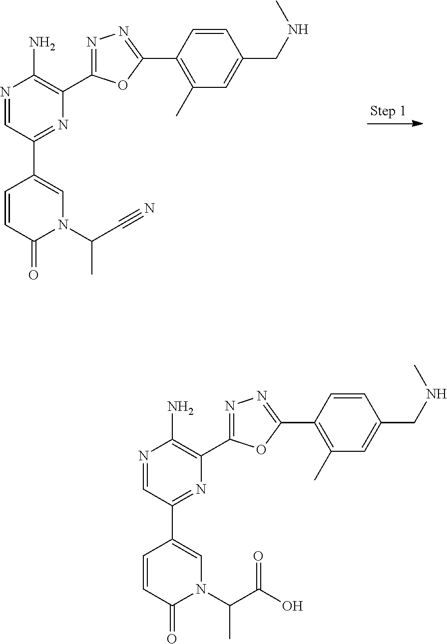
N1=CC(C2=CN(C(C#N)C)C(=O)C=C2)=NC(C2=NN=C(C3=C(C)C=C(CNC)C=C3)O2)=C1N.N1=CC(C2=CN(C(C(O)=O)C)C(=O)C=C2)=NC(C2=NN=C(C3=C(C)C=C(CNC)C=C3)O2)=C1N
